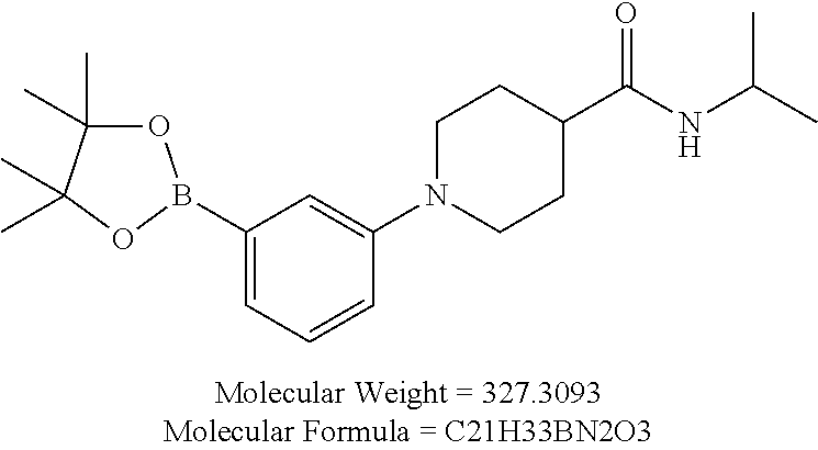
C1(B2OC(C)(C)C(C)(C)O2)=CC=CC(N2CCC(C(NC(C)C)=O)CC2)=C1
